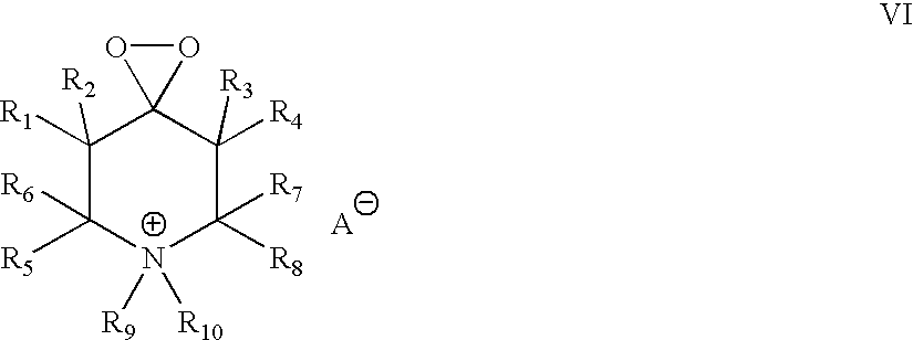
C1([R1])([R2])C([R5])([R6])[N+]([R10])([R9])C([R8])([R7])C([R4])([R3])C12OO2.[A]
